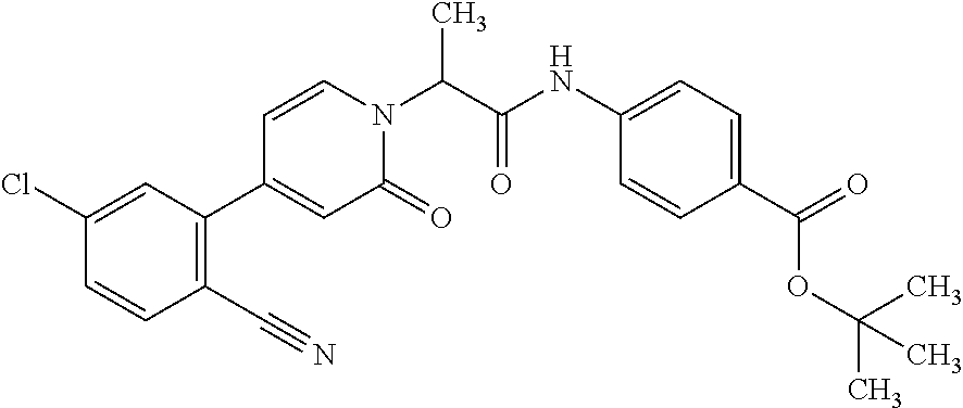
N(C1=CC=C(C(=O)OC(C)(C)C)C=C1)C(C(N1C=CC(C2=C(C#N)C=CC(Cl)=C2)=CC1=O)C)=O
